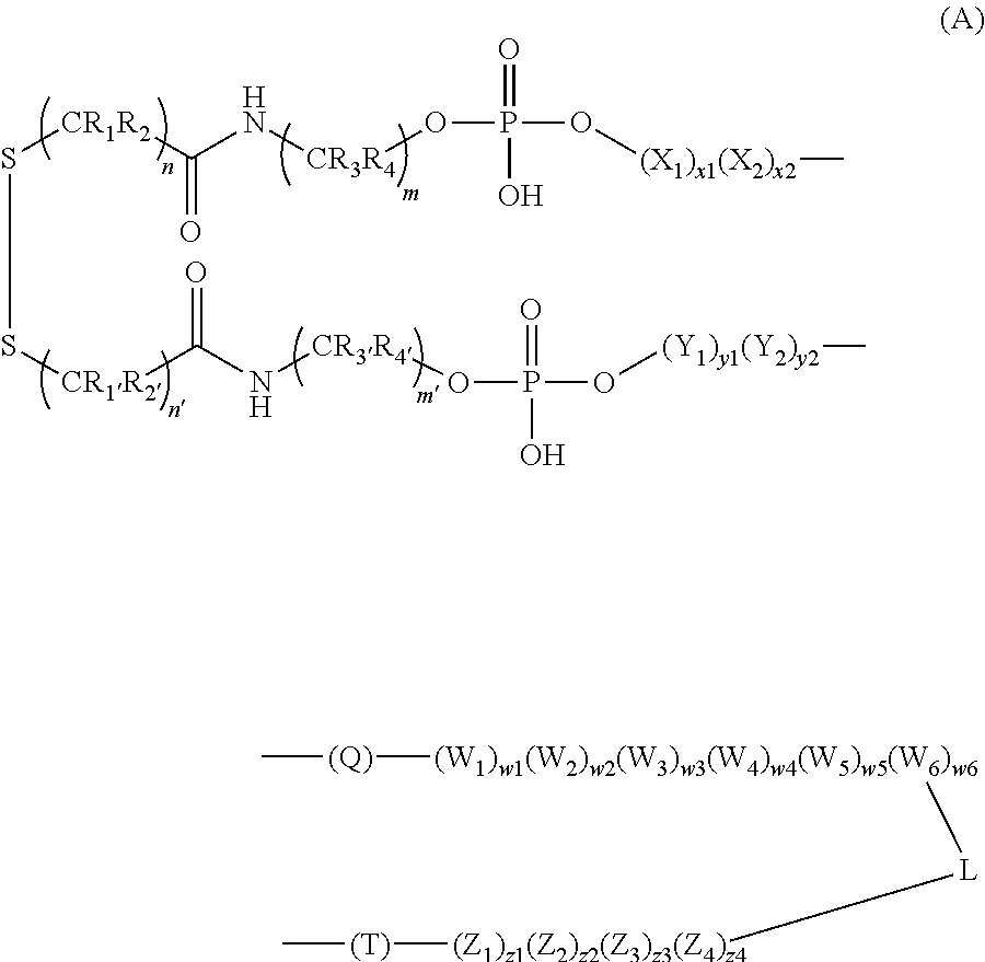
S(S[CR1R2]C(=O)N[CR3R4]OP(O[(Y1)y1(Y2)y2]C)(=O)O)[CR1R2]C(=O)N[CR3R4]OP(O[(X1)x1(X2)x2]C)(=O)O.[(Q)]([(W1)w1(W2)w2(W3)w3(W4)w4(W5)w5(W6)w6][L][(Z1)z1(Z2)z2(Z3)z3(Z4)z4][(T)]C)C
